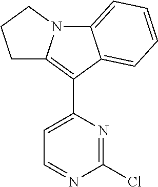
C12=CC=CC=C1C(C1=CC=NC(Cl)=N1)=C1N2CCC1
